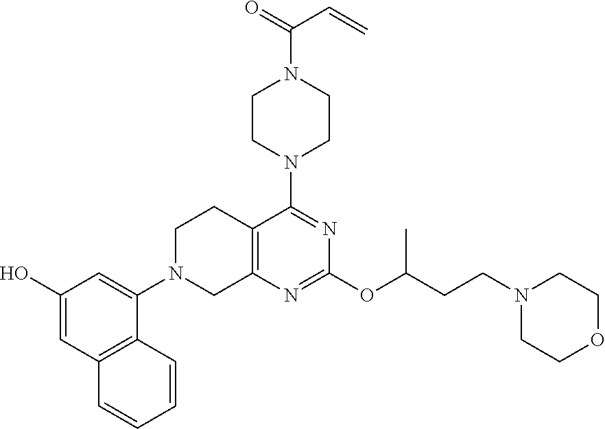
C12=C(N=C(OC(CCN3CCOCC3)C)N=C1N1CCN(C(=O)C=C)CC1)CN(C1=CC(O)=CC3=C1C=CC=C3)CC2
